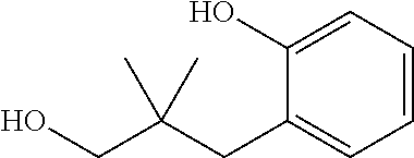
C1(CC(CO)(C)C)=CC=CC=C1O
